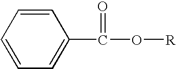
C1=CC=CC(C(O[R])=O)=C1
